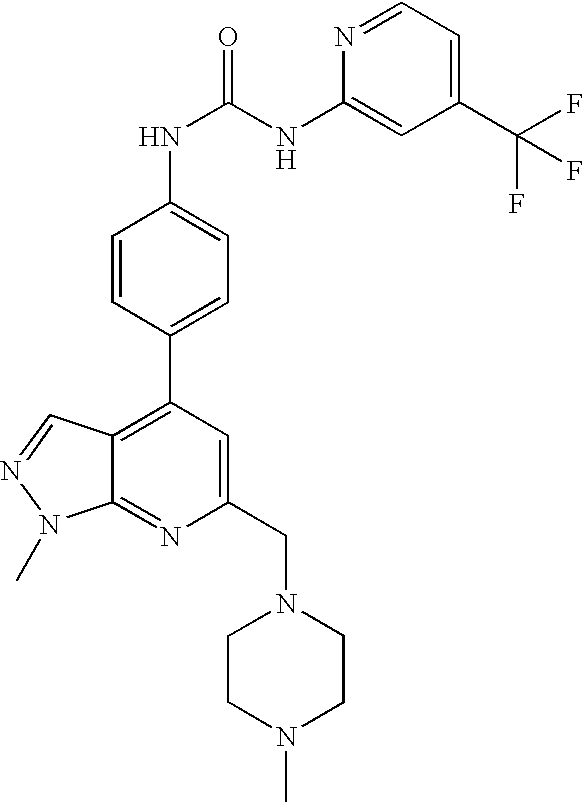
C1(C(F)(F)F)=CC=NC(NC(=O)NC2=CC=C(C3=C4C(=NC(CN5CCN(C)CC5)=C3)N(C)N=C4)C=C2)=C1
